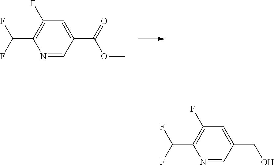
C1(C(F)F)=C(F)C=C(C(=O)OC)C=N1.C1(C(F)F)=C(F)C=C(CO)C=N1
